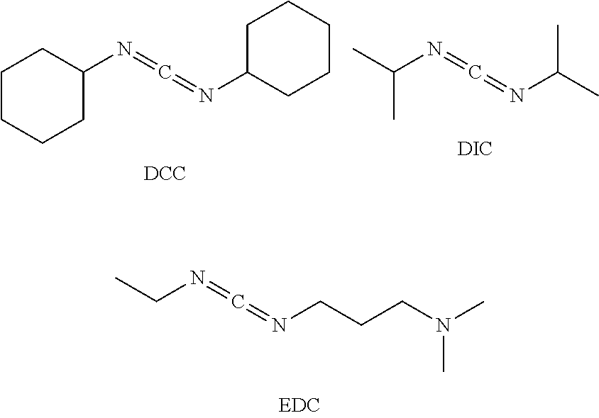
C(C)N=C=NCCCN(C)C.C1CCCC(N=C=NC2CCCCC2)C1.[DCC].CC(C)N=C=NC(C)C.[DIC]
